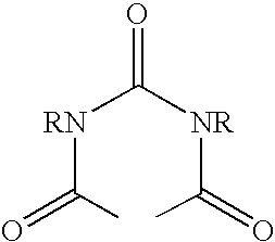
[RN](C(C)=O)C([NR]C(=O)C)=O
